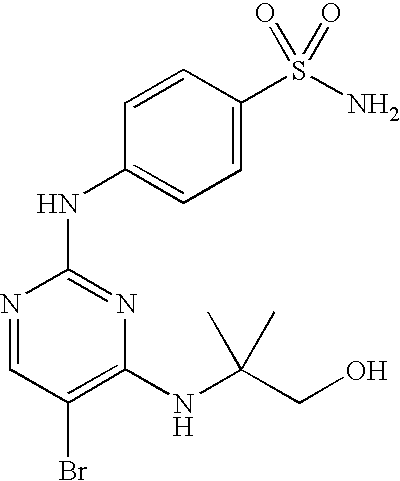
N1=CC(Br)=C(NC(CO)(C)C)N=C1NC1=CC=C(S(N)(=O)=O)C=C1
